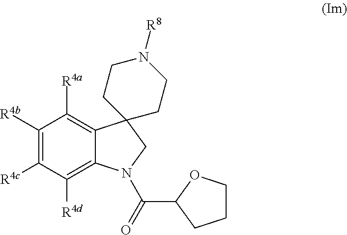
C1([R4d])=C2C(=C([R4a])C([R4b])=C1[R4c])C1(CN2C(=O)C2OCCC2)CCN([R8])CC1
